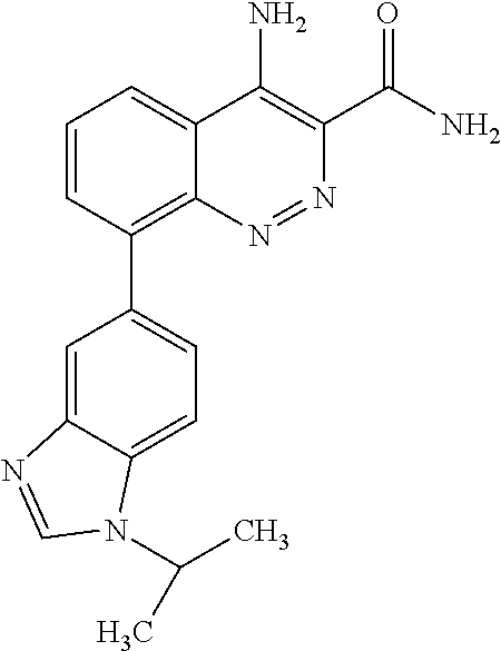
C1=CC(C2=CC=C3C(=C2)N=CN3C(C)C)=C2C(=C1)C(N)=C(C(N)=O)N=N2
